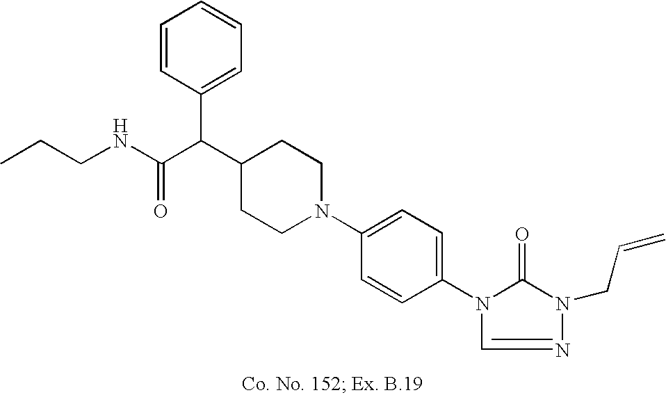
C1(C(C(NCCC)=O)C2=CC=CC=C2)CCN(C2=CC=C(N3C(=O)N(CC=C)N=C3)C=C2)CC1
